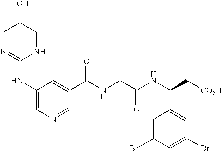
C1N=C(NC2=CN=CC(C(NCC(NC(C[CO2H])C3=CC(Br)=CC(Br)=C3)=O)=O)=C2)NCC1O
